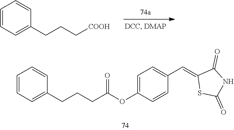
C1(CCC[COOH])=CC=CC=C1.C1=CC(OC(CCCC2=CC=CC=C2)=O)=CC=C1C=C1SC(=O)NC1=O
